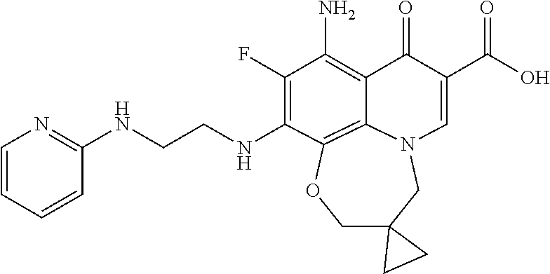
N(CCNC1=C(F)C(N)=C2C(=O)C(C(=O)O)=CN3CC4(COC1=C23)CC4)C1=NC=CC=C1
